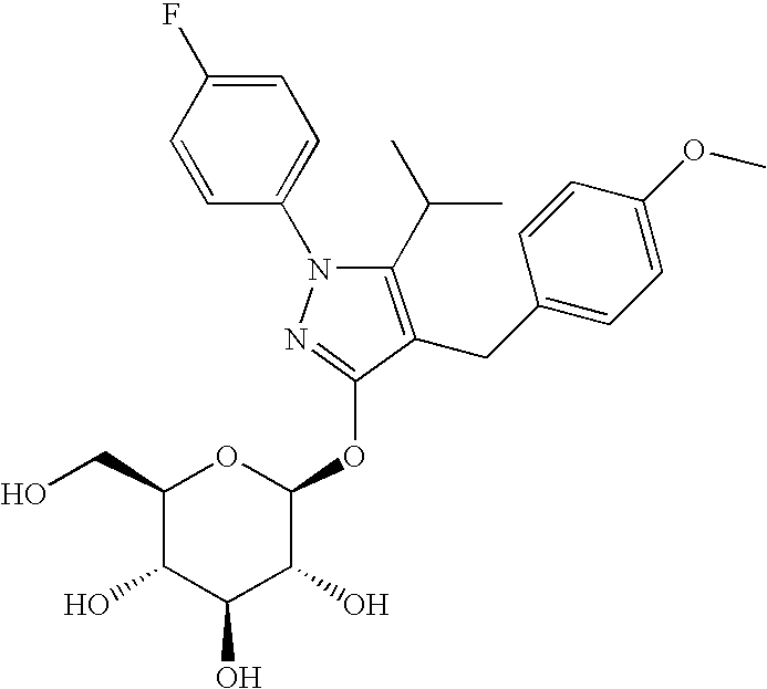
C1(C(C)C)=C(CC2=CC=C(OC)C=C2)C(OC2OC(CO)C(O)C(O)C2O)=NN1C1=CC=C(F)C=C1
